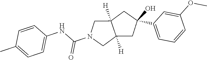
C1=C(OC)C=CC=C1C1(O)CC2([H])C([H])(CN(C(NC3=CC=C(C)C=C3)=O)C2)C1
